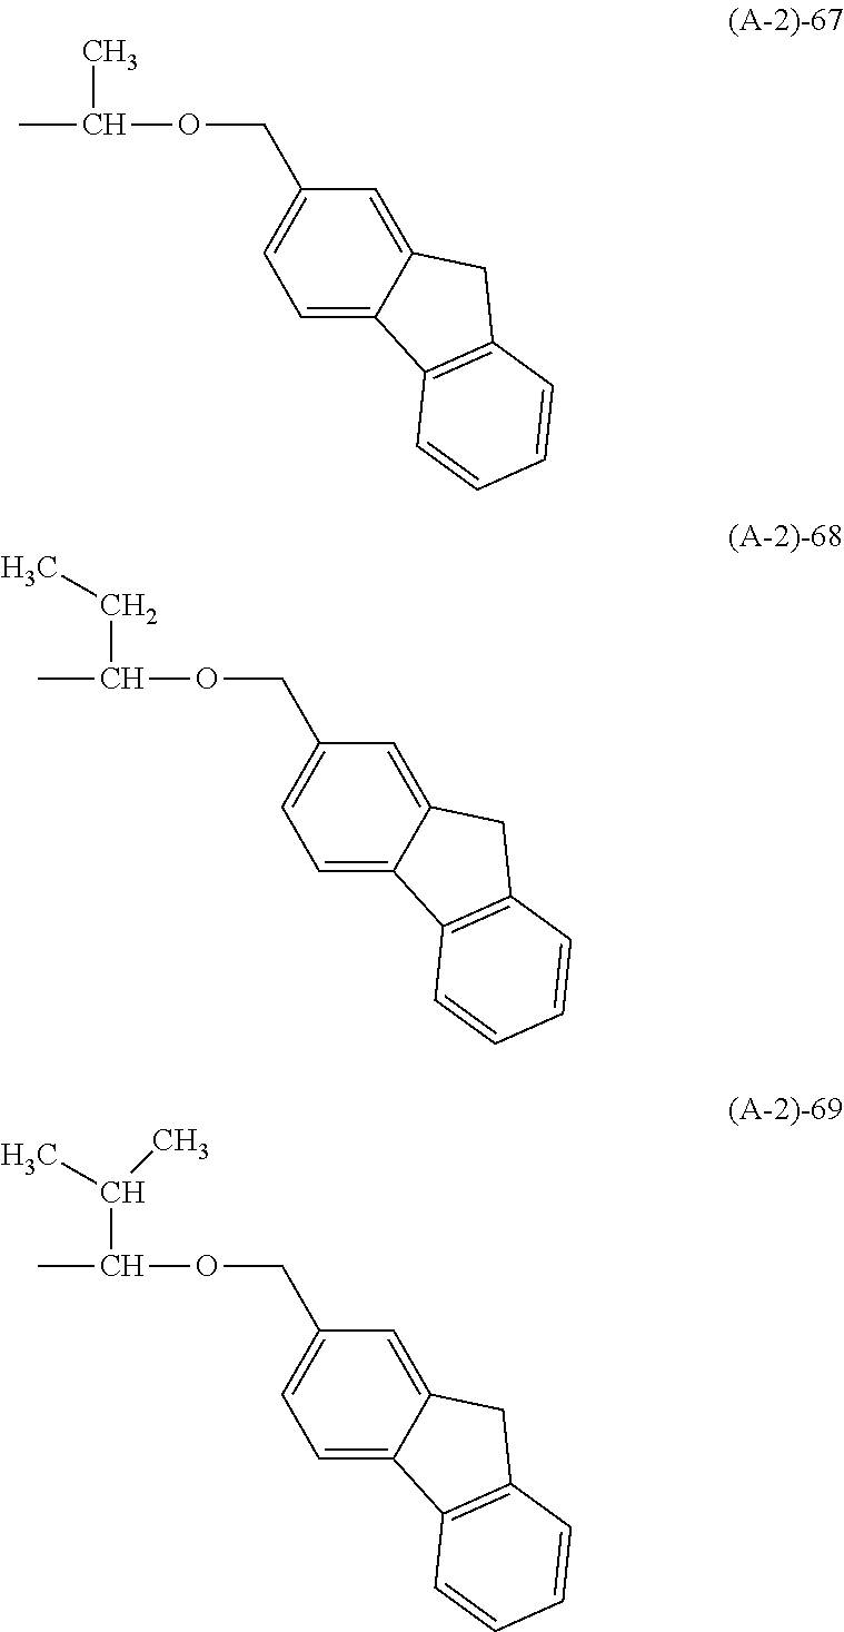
C(OCC1=CC=C2C(=C1)CC1=C2C=CC=C1)(C)C.C(OCC1=CC=C2C(=C1)CC1=C2C=CC=C1)(CC)C.C(OCC1=CC=C2C(=C1)CC1=C2C=CC=C1)(C(C)C)C
